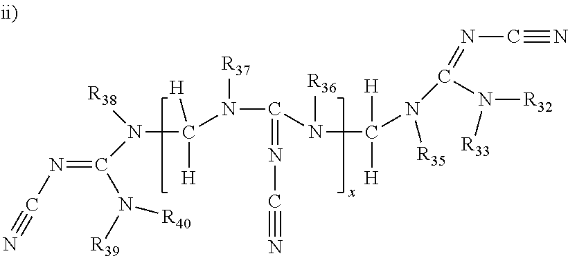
N#CN=C(N([R39])[R40])N([R38])C([H])([H])N([R37])C(=NC#N)N(C([H])([H])N(C(=NC#N)N([R33])[R32])[R35])[R36]
